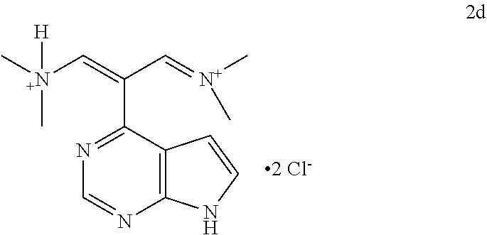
C1=NC2=C(C(C(C=[N+](C)C)=C[N+](C)(C)[H])=N1)C=CN2.[2 Cl-]
